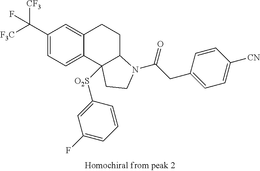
C(C1=CC=C2C(=C1)CCC1C2([O2S]C2=CC(F)=CC=C2)CCN1C(CC1=CC=C([CN])C=C1)=O)([F3C])([CF3])F
